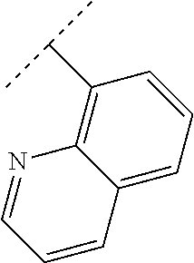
C1(C(C)C)=C2C(=CC=C1)C=CC=N2
